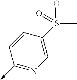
C<-C1=NC=C(S(=O)(C)=O)C=C1
